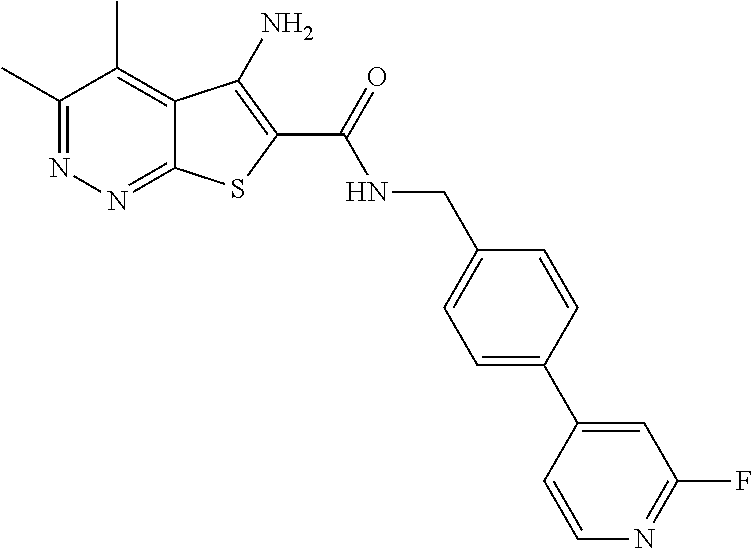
C1(C)=NN=C2C(=C1C)C(N)=C(C(=O)NCC1=CC=C(C3=CC(F)=NC=C3)C=C1)S2
